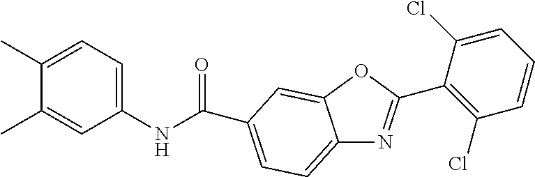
C1(C)=CC=C(NC(=O)C2=CC=C3N=C(C4=C(Cl)C=CC=C4Cl)OC3=C2)C=C1C
